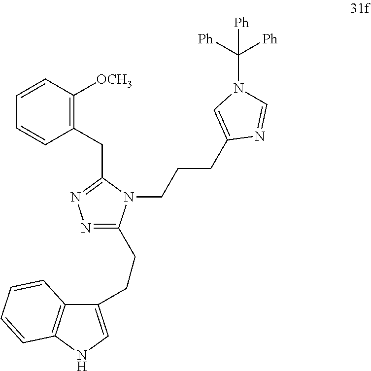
N1=C(CCC2=CNC3=C2C=CC=C3)N(CCCC2=CN(C([Ph])([Ph])[Ph])C=N2)C(CC2=C([OCH3])C=CC=C2)=N1
